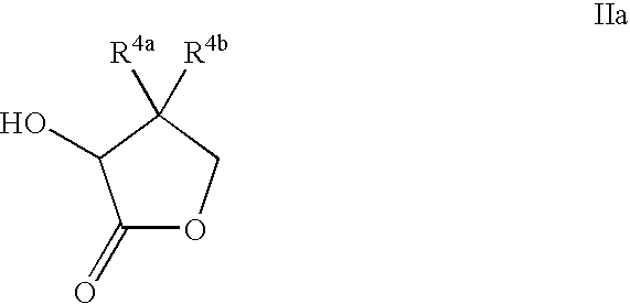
C1(=O)OCC([R4a])([R4b])C1O
